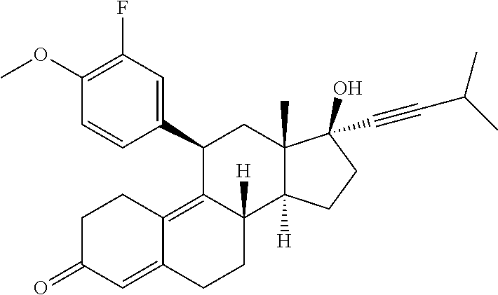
C1(C2=CC(F)=C(OC)C=C2)C2=C3C(=CC(=O)CC3)CCC2([H])C2([H])C(C)(C1)C(C#CC(C)C)(O)CC2
